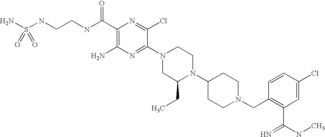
C1(C(NCCNS(N)(=O)=O)=O)=C(N)N=C(N2CC(CC)N(C3CCN(CC4=C(C(=N)NC)C=C(Cl)C=C4)CC3)CC2)C(Cl)=N1
